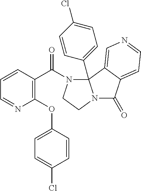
N1=CC=CC(C(N2CCN3C(=O)C4=CC=NC=C4C23C2=CC=C(Cl)C=C2)=O)=C1OC1=CC=C(Cl)C=C1
